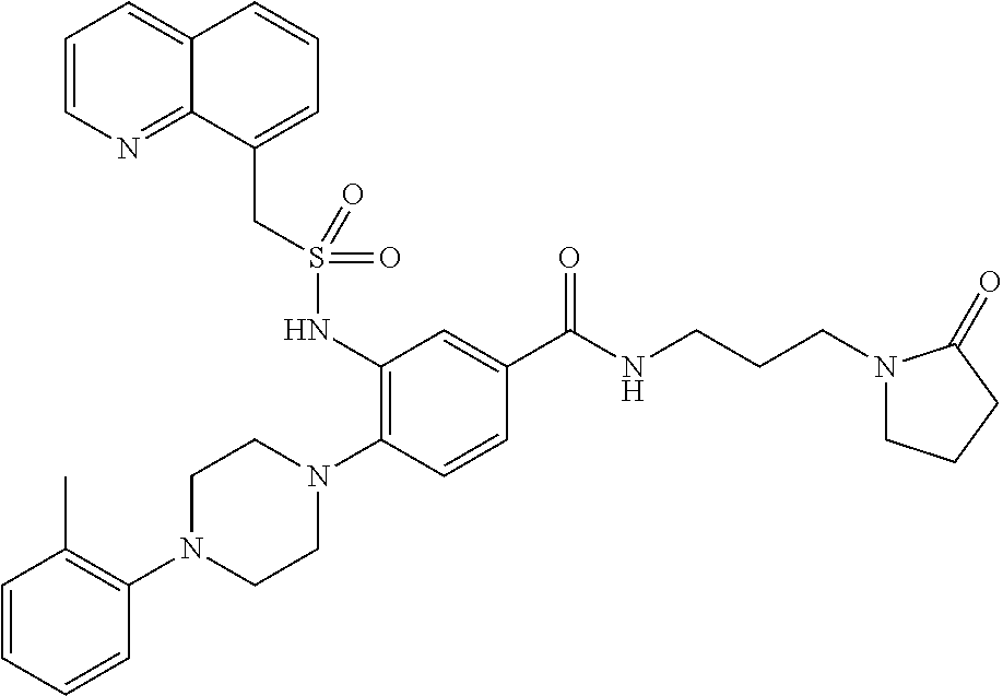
C1=CC=CC(N2CCN(C3=C(NS(=O)(CC4=CC=CC5=CC=CN=C45)=O)C=C(C(=O)NCCCN4CCCC4=O)C=C3)CC2)=C1C
